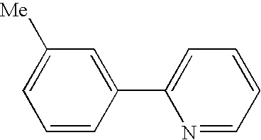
C1=CC(C2=CC=CC=N2)=CC([Me])=C1
